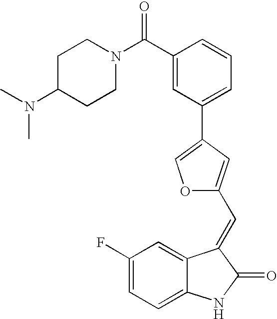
C1(F)=CC=C2C(=C1)C(=CC1=CC(C3=CC=CC(C(N4CCC(N(C)C)CC4)=O)=C3)=CO1)C(=O)N2
